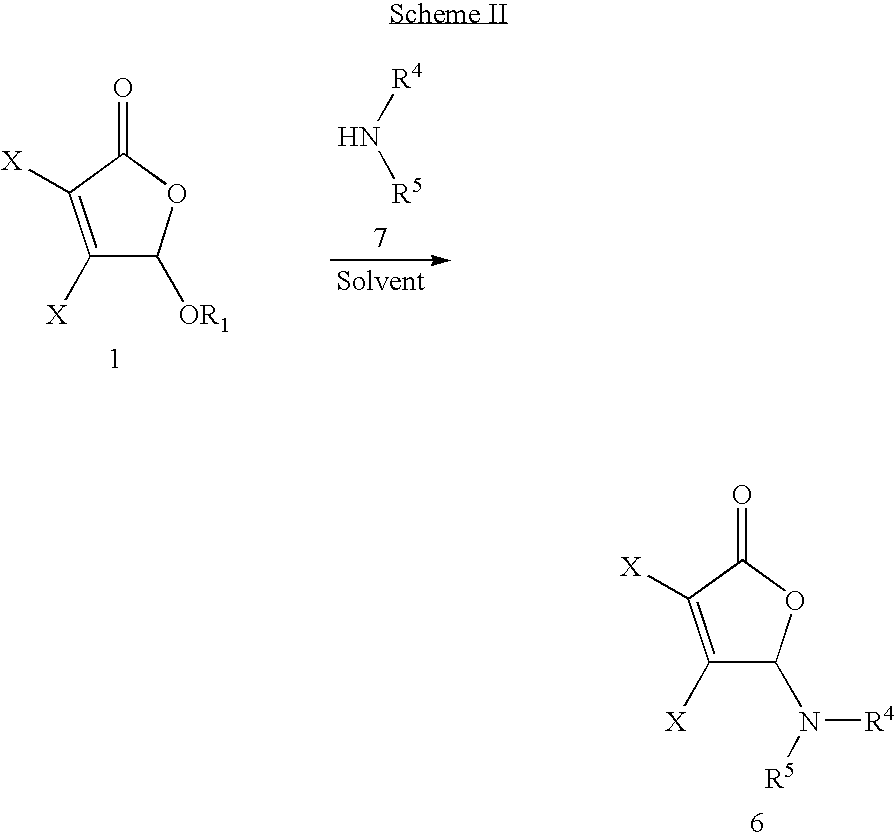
C1([X])=C([X])C(=O)OC1N([R4])[R5].C1([X])=C([X])C(=O)OC1[OR1].[R5]N[R4]
